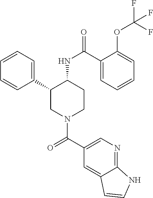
C1=CC=C(C2CN(C(C3=CN=C4C(=C3)C=CN4)=O)CCC2NC(=O)C2=CC=CC=C2OC(F)(F)F)C=C1
